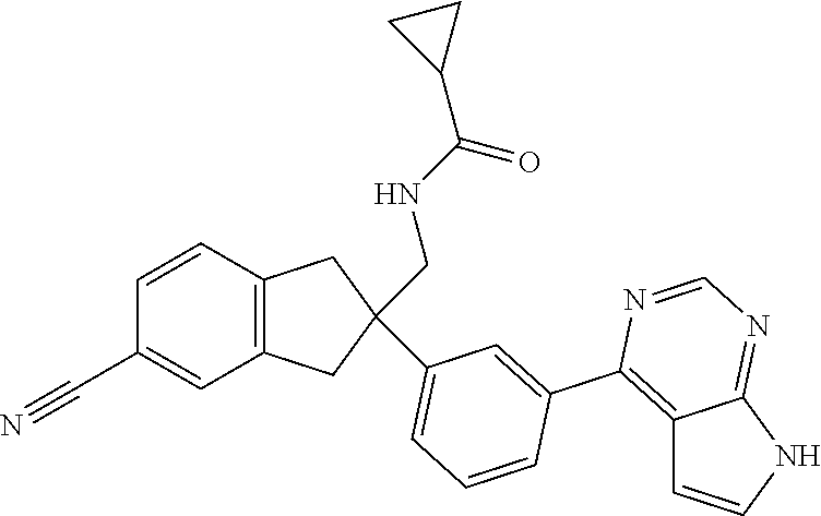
C1=CC2=C(C=C1C#N)CC(CNC(C1CC1)=O)(C1=CC=CC(C3=C4C=CNC4=NC=N3)=C1)C2
